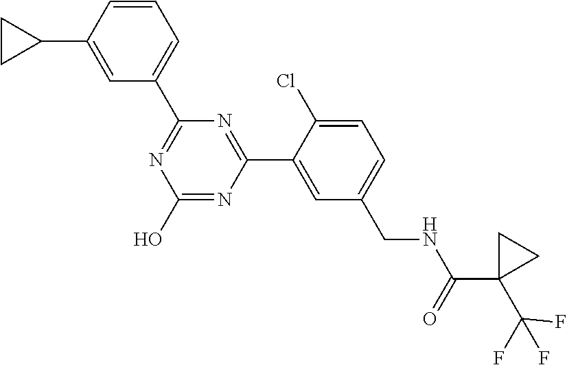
C1(C2=NC(O)=NC(C3=CC(CNC(C4(C(F)(F)F)CC4)=O)=CC=C3Cl)=N2)=CC=CC(C2CC2)=C1
